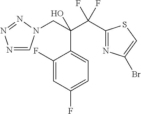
N1=CN(CC(C(C2=NC(Br)=CS2)(F)F)(O)C2=CC=C(F)C=C2F)N=N1
